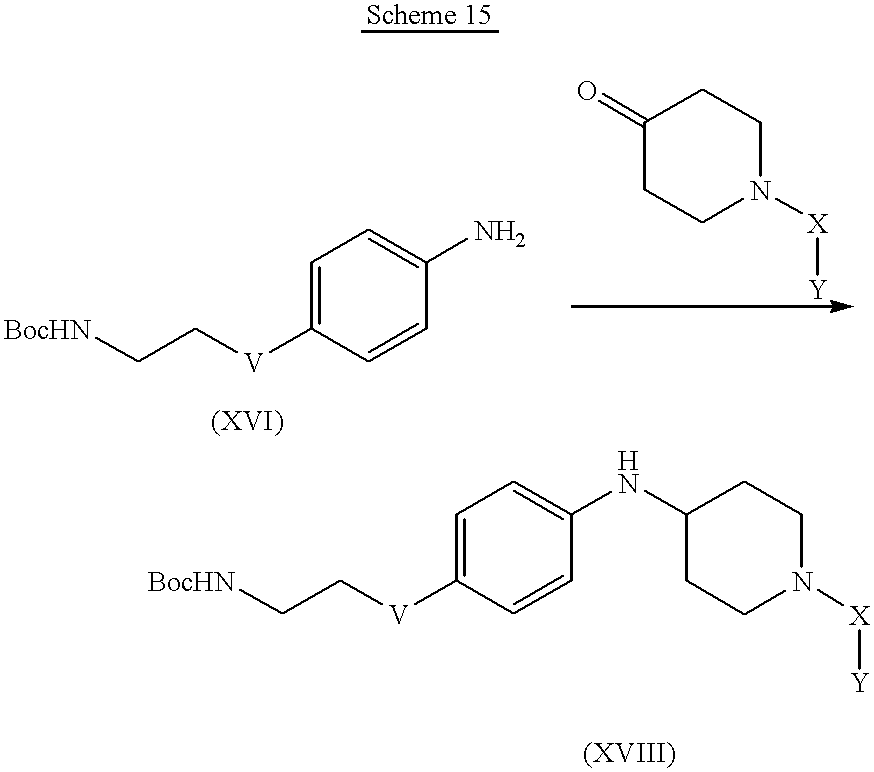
[BocHN]CC[V]C1=CC=C(N)C=C1.C1(=O)CCN([X][Y])CC1.[BocHN]CC[V]C1=CC=C(NC2CCN([X][Y])CC2)C=C1
